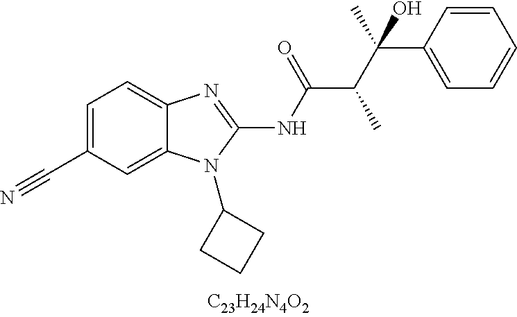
C1=C(C#N)C=C2C(=C1)N=C(NC(C(C(C1=CC=CC=C1)(C)O)C)=O)N2C1CCC1
